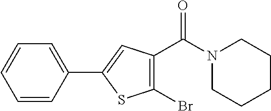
C1=CC(C2=CC(C(N3CCCCC3)=O)=C(Br)S2)=CC=C1
